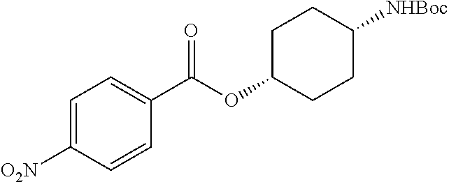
C1=C([O2N])C=CC(C(OC2CCC([NHBoc])CC2)=O)=C1
